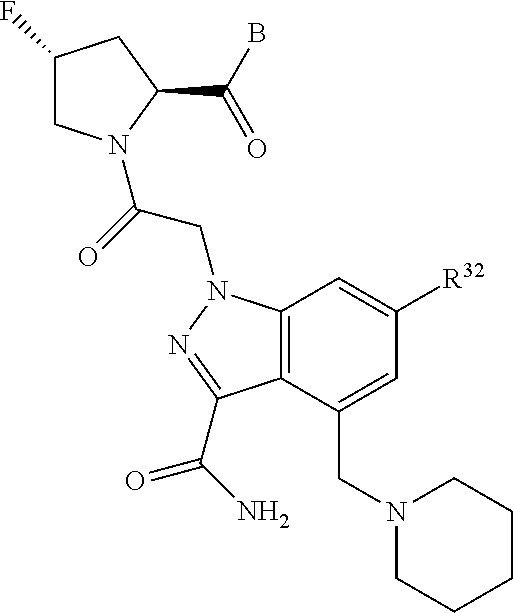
C1(F)CN(C(=O)CN2C3=C(C(CN4CCCCC4)=CC([R32])=C3)C(C(=O)N)=N2)C(C(B)=O)C1
